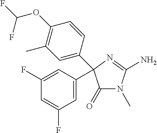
N1(C)C(=O)C(C2=CC(F)=CC(F)=C2)(C2=CC(C)=C(OC(F)F)C=C2)N=C1N
